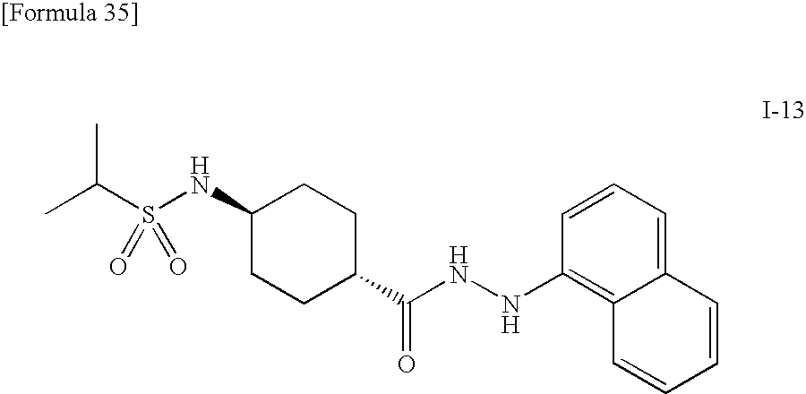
C1(NS(C(C)C)(=O)=O)CCC(C(NNC2=C3C(=CC=C2)C=CC=C3)=O)CC1
